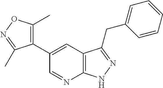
C12=C(C=C(C3=C(C)ON=C3C)C=N1)C(CC1=CC=CC=C1)=NN2
